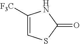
C1([F3C])=CSC(=O)N1
